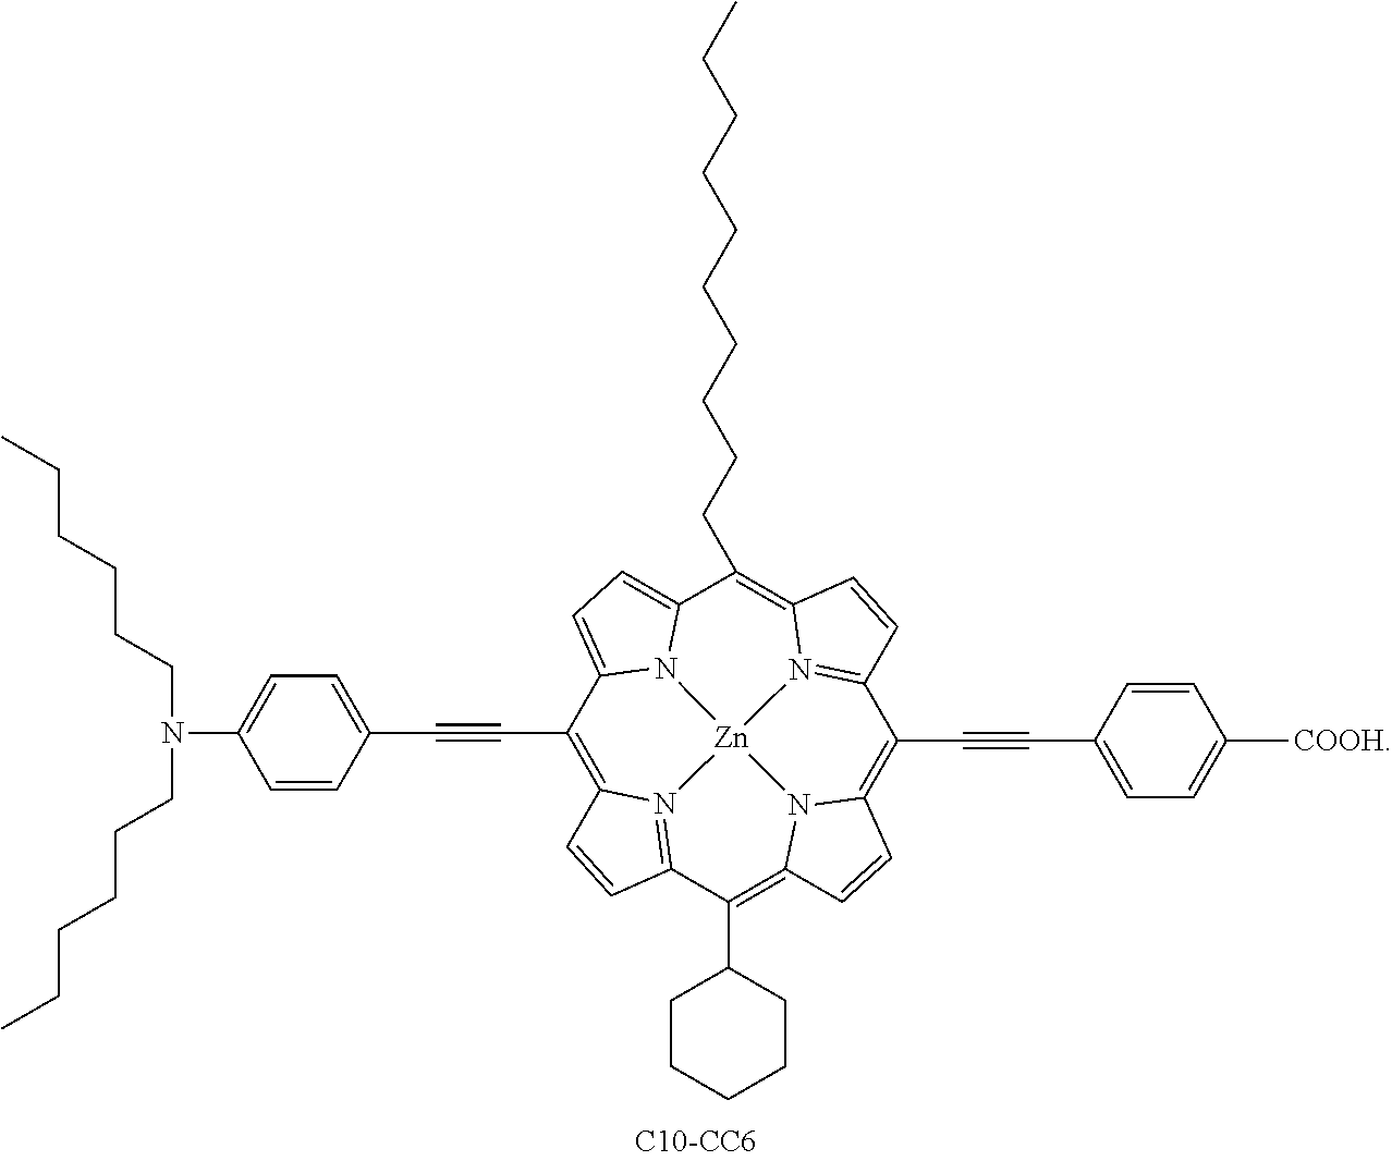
C1(C#CC2=CC=C(N(CCCCCC)CCCCCC)C=C2)=C2N3=C(C=C2)C(C2CCCCC2)=C2N4C(=C(C#CC5=CC=C([COOH])C=C5)C5=N6C(=C(CCCCCCCCCC)C7=CC=C1N7[Zn]643)C=C5)C=C2
